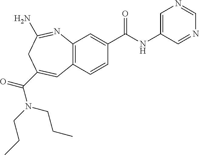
C12=C(C=CC(C(NC3=CN=CN=C3)=O)=C1)C=C(C(N(CCC)CCC)=O)CC(N)=N2
